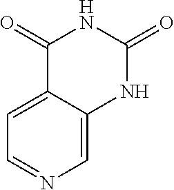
C1=C2C(=CN=C1)NC(=O)NC2=O
